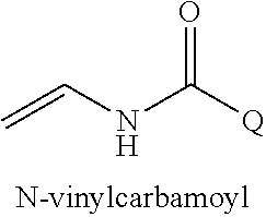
C=CNC([Q])=O
